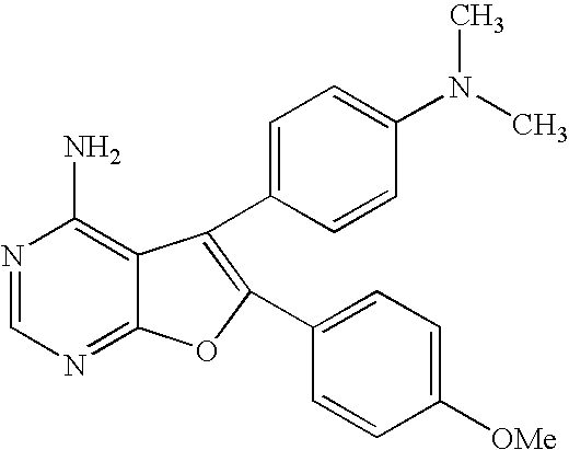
N1=CN=C2C(=C1N)C(C1=CC=C(N(C)C)C=C1)=C(C1=CC=C([OMe])C=C1)O2
